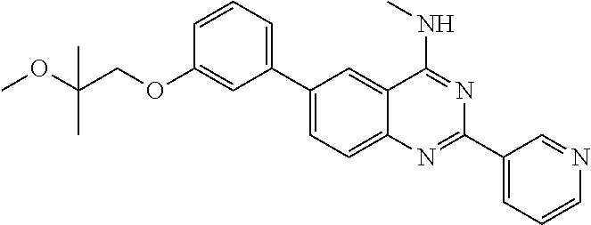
C1(C2=CC=CC(OCC(OC)(C)C)=C2)=CC=C2C(=C1)C(NC)=NC(C1=CC=CN=C1)=N2
